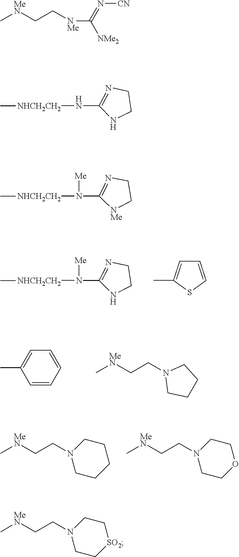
N1(CC[MeN]C)CCCCC1.N1(CC[MeN]C)CCOCC1.C1=CSC(C)=C1.N([NHCH2CH2]C)([Me])C1=NCCN1.C1=CC=CC=C1C.C(C[MeN]C)N1CCCC1.C[MeN]CC[NMe]C([NMe2])=N[CN].N1(CC[MeN]C)CC[SO2]CC1.N([NHCH2CH2]C)C1=NCCN1.N([NHCH2CH2]C)([Me])C1=NCC[NMe]1
